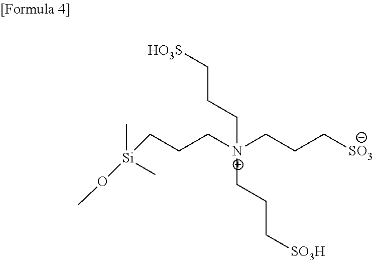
C(CC[N+](CCC[SO3])(CCC[SO3H])CCC[HO3S])[Si](OC)(C)C
